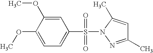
C1=C(OC)C(OC)=CC=C1S(=O)(=O)N1C(C)=CC(C)=N1
